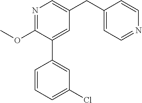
C1(OC)=NC=C(CC2=CC=NC=C2)C=C1C1=CC(Cl)=CC=C1
